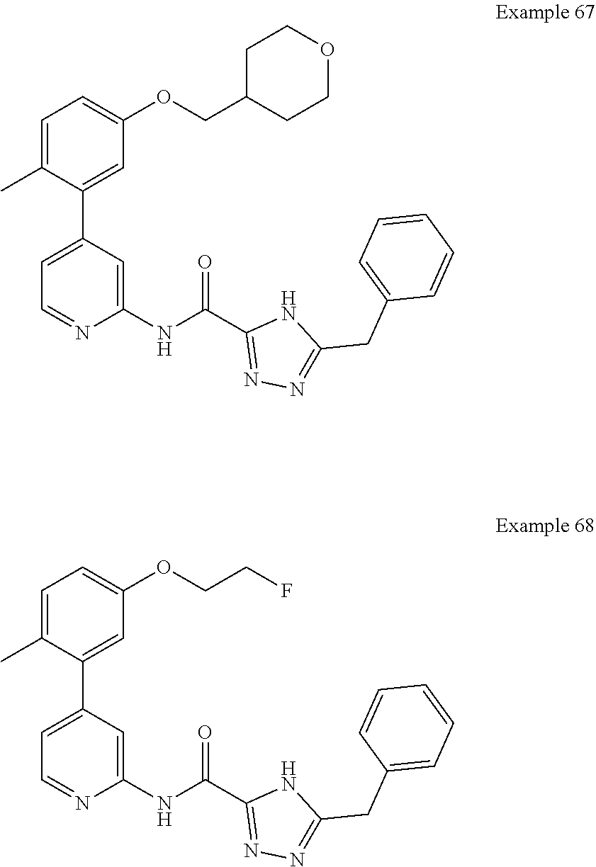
C1=C(C)C(C2=CC=NC(NC(C3=NN=C(CC4=CC=CC=C4)N3)=O)=C2)=CC(OCC2CCOCC2)=C1.C1=C(C2=CC=NC(NC(C3=NN=C(CC4=CC=CC=C4)N3)=O)=C2)C(C)=CC=C1OCCF
